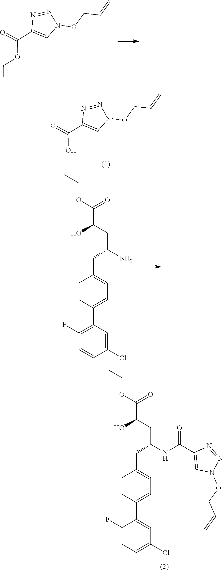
C1(F)=CC=C(Cl)C=C1C1=CC=C(CC(CC(C(OCC)=O)O)NC(C2=CN(OCC=C)N=N2)=O)C=C1.N1=NN(OCC=C)C=C1C(=O)OCC.N1=NN(OCC=C)C=C1C(=O)O.C1(F)=C(C2=CC=C(CC(CC(C(OCC)=O)O)N)C=C2)C=C(Cl)C=C1
